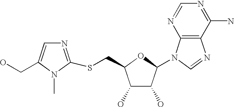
C1(O)C(O)C(N2C3=C(N=C2)C(N)=NC=N3)OC1CSC1=NC=C(CO)N1C
